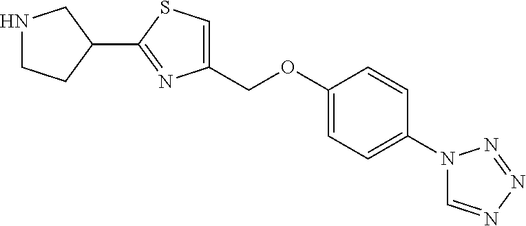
N1CCC(C2=NC(COC3=CC=C(N4C=NN=N4)C=C3)=CS2)C1
